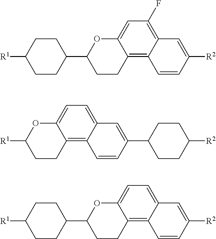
C1=C2C(=C3C(=C1F)C=C([R2])C=C3)CCC(C1CCC([R1])CC1)O2.C1=C2C(=C3C(=C1)C=C(C1CCC([R2])CC1)C=C3)CCC([R1])O2.C1=C2C(=C3C(=C1)C=C([R2])C=C3)CCC(C1CCC([R1])CC1)O2
